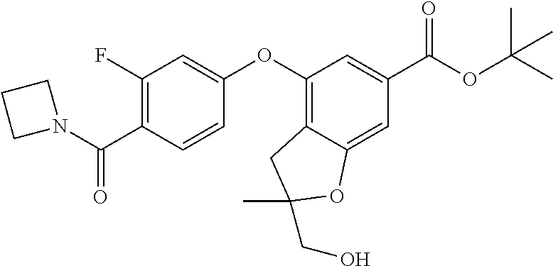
C1(F)=C(C(N2CCC2)=O)C=CC(OC2=C3C(=CC(C(OC(C)(C)C)=O)=C2)OC(CO)(C)C3)=C1
